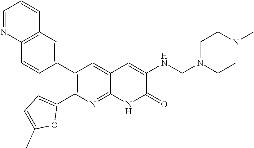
C12=C(C=C(C3=C(C4=CC=C(C)O4)N=C4C(=C3)C=C(NCN3CCN(C)CC3)C(=O)N4)C=C1)C=CC=N2
